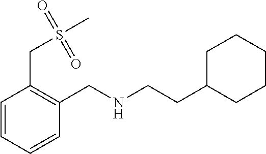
C1C(CCNCC2=C(CS(C)(=O)=O)C=CC=C2)CCCC1
